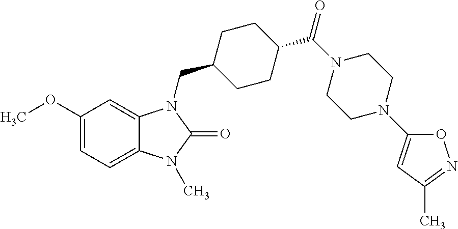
C1(OC)=CC=C2C(=C1)N(CC1CCC(C(N3CCN(C4=CC(C)=NO4)CC3)=O)CC1)C(=O)N2C
